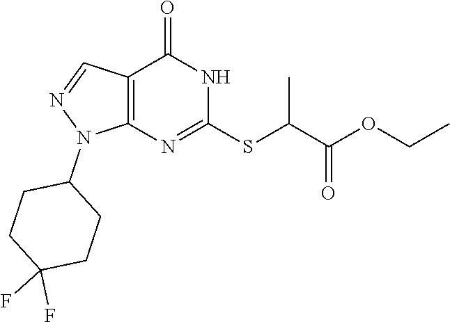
C1(SC(C(=O)OCC)C)=NC2=C(C=NN2C2CCC(F)(F)CC2)C(=O)N1
